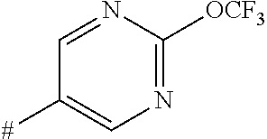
C1=NC([OCF3])=NC=C1[#]
